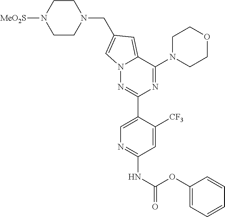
N12N=C(C3=CN=C(NC(OC4=CC=CC=C4)=O)C=C3[CF3])N=C(N3CCOCC3)C1=CC(CN1CCN([MeO2S])CC1)=C2
